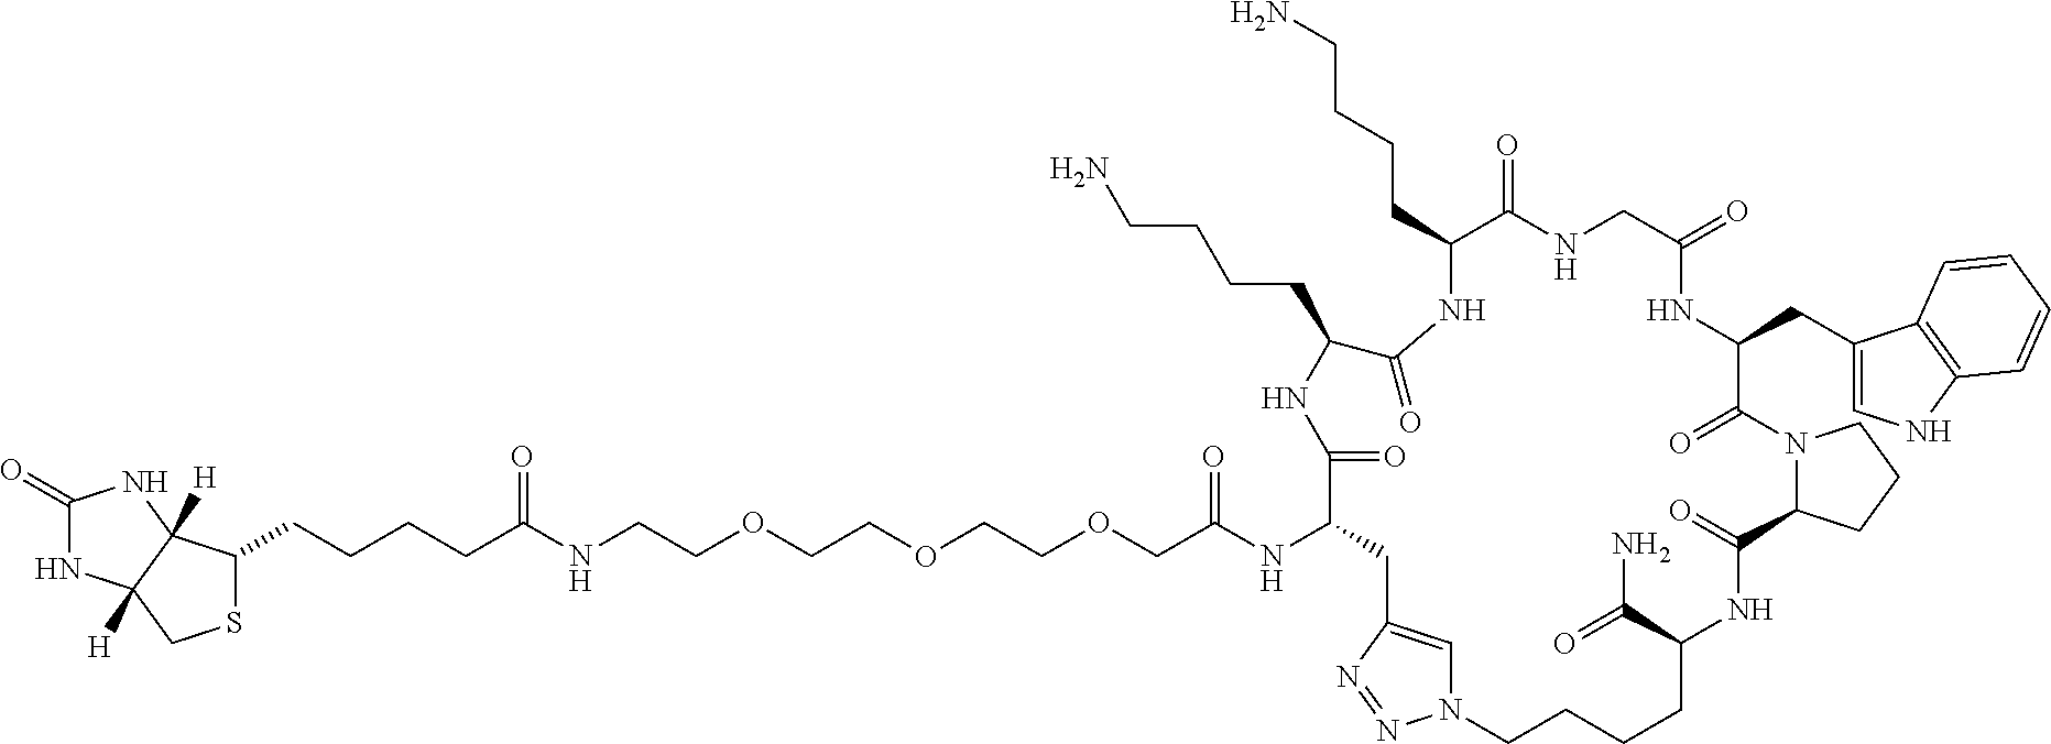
C1(=O)NC2([H])C([H])(N1)C(CCCCC(=O)NCCOCCOCCOCC(=O)NC1C(=O)NC(CCCCN)C(=O)NC(CCCCN)C(=O)NCC(=O)NC(CC3=CNC4=C3C=CC=C4)C(=O)N3C(C(=O)NC(C(=O)N)CCCCN4C=C(C1)N=N4)CCC3)SC2
